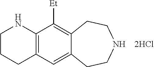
C1CCC2=C(N1)C([Et])=C1C(=C2)CCNCC1
